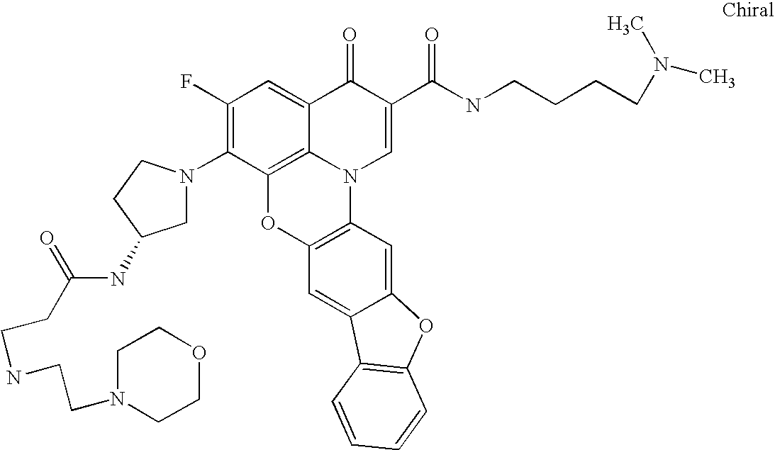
C1(F)=C(N2CC(NC(CCNCCN3CCOCC3)=O)CC2)C2=C3C(=C1)C(=O)C(C(NCCCCN(C)C)=O)=CN3C1=C(O2)C=C2C(=C1)OC1=C2C=CC=C1
